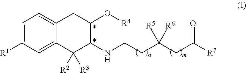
C1=C([R1])C=C2C(=C1)CC(O[R4])C(NCCC(CC([R7])=O)([R5])[R6])C2([R2])[R3]
